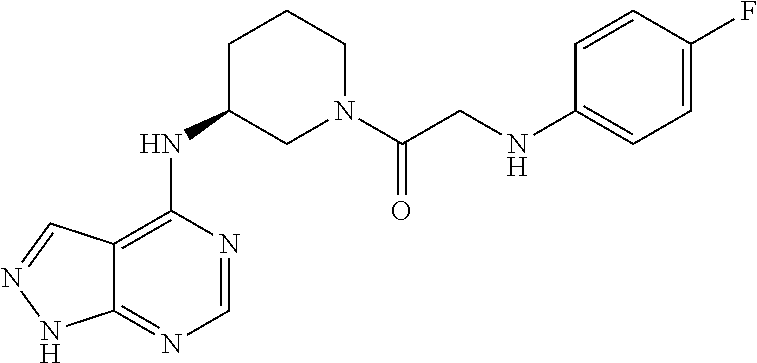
C12=C(NC3CN(C(CNC4=CC=C(F)C=C4)=O)CCC3)N=CN=C1NN=C2
